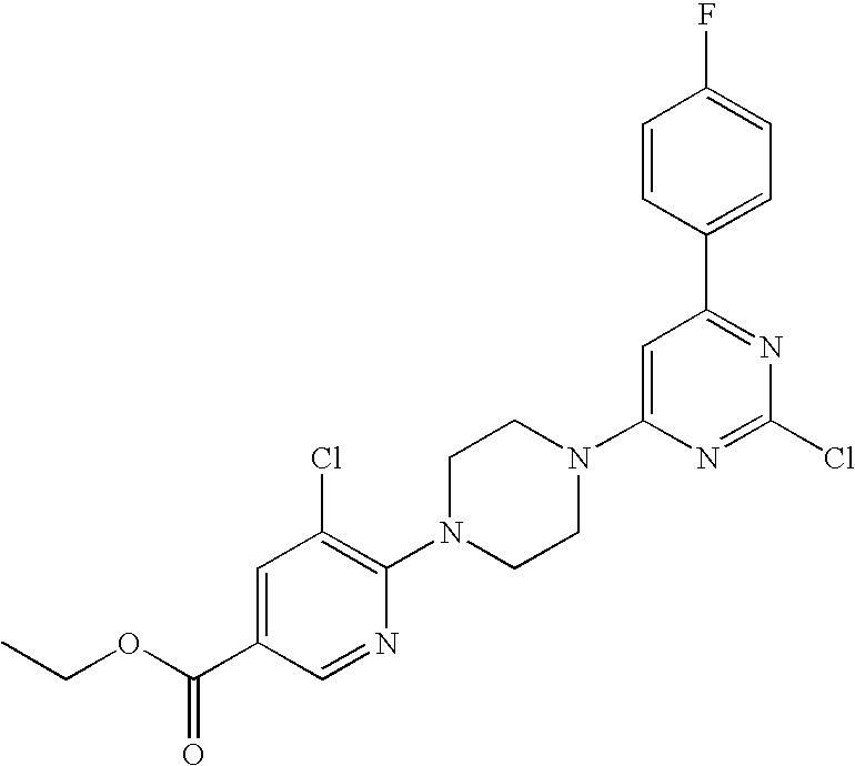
C1=CC(C2=NC(Cl)=NC(N3CCN(C4=C(Cl)C=C(C(=O)OCC)C=N4)CC3)=C2)=CC=C1F
